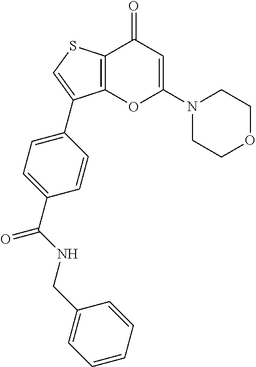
C12=C(SC=C1C1=CC=C(C(=O)NCC3=CC=CC=C3)C=C1)C(=O)C=C(N1CCOCC1)O2
